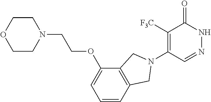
C1([F3C])=C(N2CC3=C(C(OCCN4CCOCC4)=CC=C3)C2)C=NNC1=O
